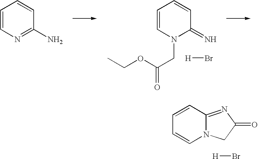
C1=CN=C(N)C=C1.C1=CN(CC(OCC)=O)C(=N)C=C1.[H]Br.C1=CC2=NC(=O)CN2C=C1.[H]Br
